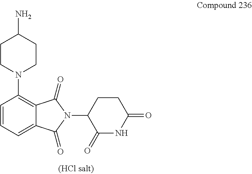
C12=CC=CC(N3CCC(N)CC3)=C1C(=O)N(C1C(=O)NC(=O)CC1)C2=O
